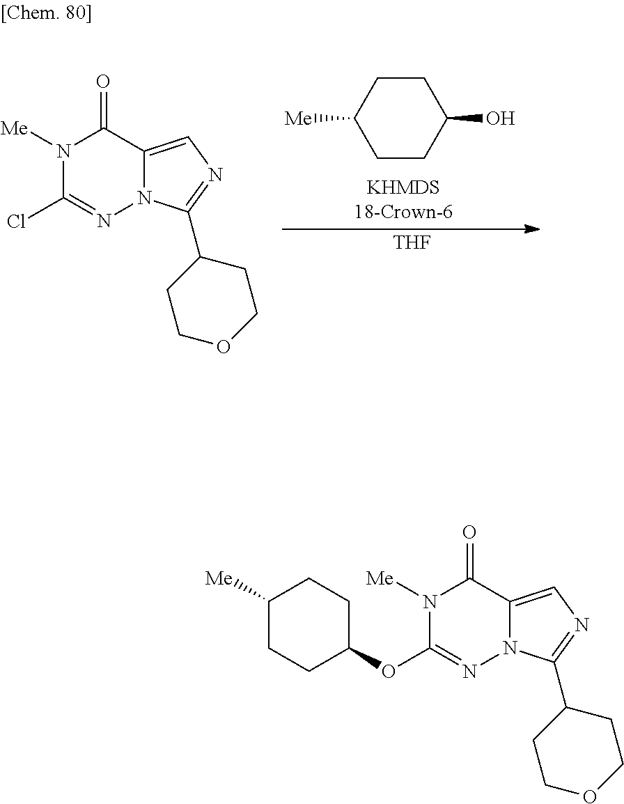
N1([Me])C(Cl)=NN2C(=CN=C2C2CCOCC2)C1=O.[THF].C1C([Me])CCC(O)C1.N1([Me])C(OC2CCC([Me])CC2)=NN2C(=CN=C2C2CCOCC2)C1=O
